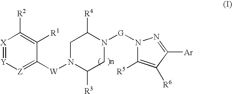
[X]1=[Y][Z]=C([W]N2CC([R4])N([G]N3C([R5])=C([R6])C([Ar])=N3)CC2[R3])C([R1])=C1[R2]
